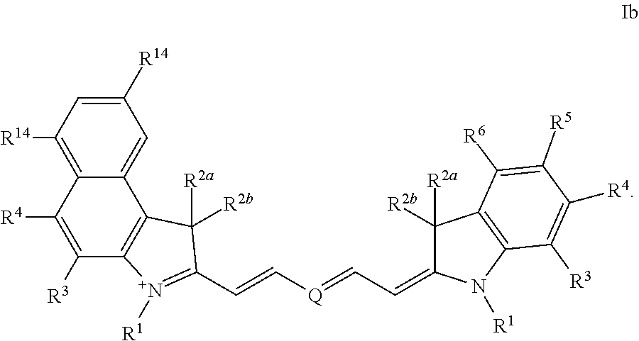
C1([R14])=CC([R14])=C2C(=C1)C1=C(C([R3])=C2[R4])[N+]([R1])=C(C=C[Q]=CC=C2C([R2a])([R2b])C3=C(N2[R1])C([R3])=C([R4])C([R5])=C3[R6])C1([R2a])[R2b]
